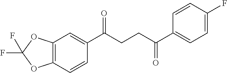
C12=C(C=CC(C(CCC(C3=CC=C(F)C=C3)=O)=O)=C1)OC(F)(F)O2
